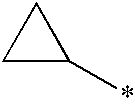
C1C(*)C1
